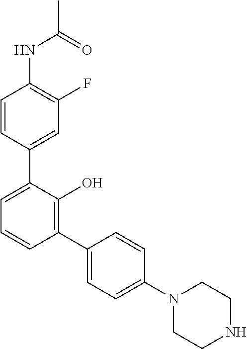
C1(NC(C)=O)=C(F)C=C(C2=CC=CC(C3=CC=C(N4CCNCC4)C=C3)=C2O)C=C1
